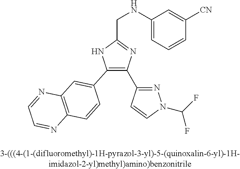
C1(C2=CC3=C(C=C2)N=CC=N3)=C(C2=NN(C(F)F)C=C2)N=C(CNC2=CC=CC([CN])=C2)N1
